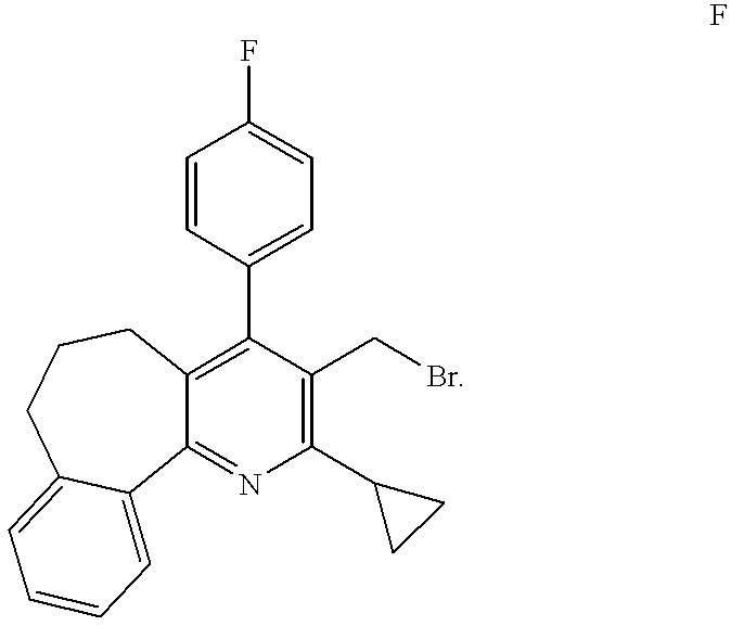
C1(C2=CC=C(F)C=C2)=C2C(=NC(C3CC3)=C1CBr)C1=CC=CC=C1CCC2
